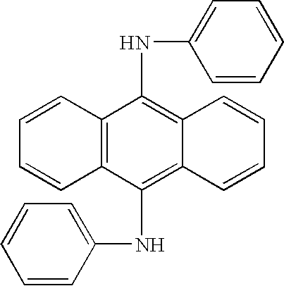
C12=C(C(NC3=CC=CC=C3)=C3C(=C1NC1=CC=CC=C1)C=CC=C3)C=CC=C2
